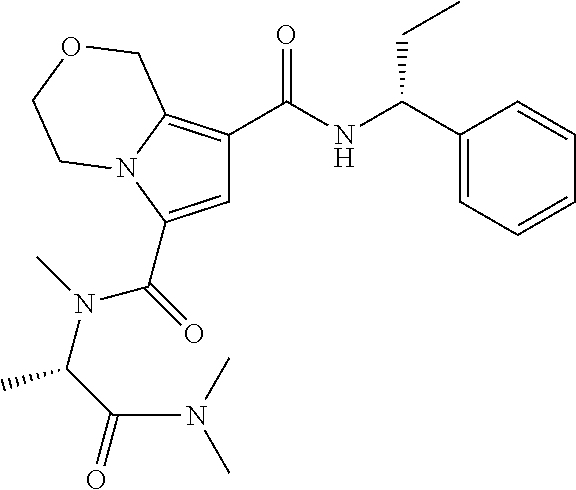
C1=C(C(=O)N(C(C)C(=O)N(C)C)C)N2C(=C1C(NC(C1=CC=CC=C1)CC)=O)COCC2
